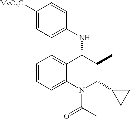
C1=CC=C2C(=C1)C(NC1=CC=C([MeO2C])C=C1)C(C)C(C1CC1)N2C(=O)C
